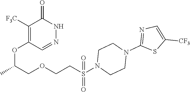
C1([F3C])=C(OC(C)COCCS(N2CCN(C3=NC=C([CF3])S3)CC2)(=O)=O)C=NNC1=O
